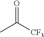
[CF3]C(C)=O
